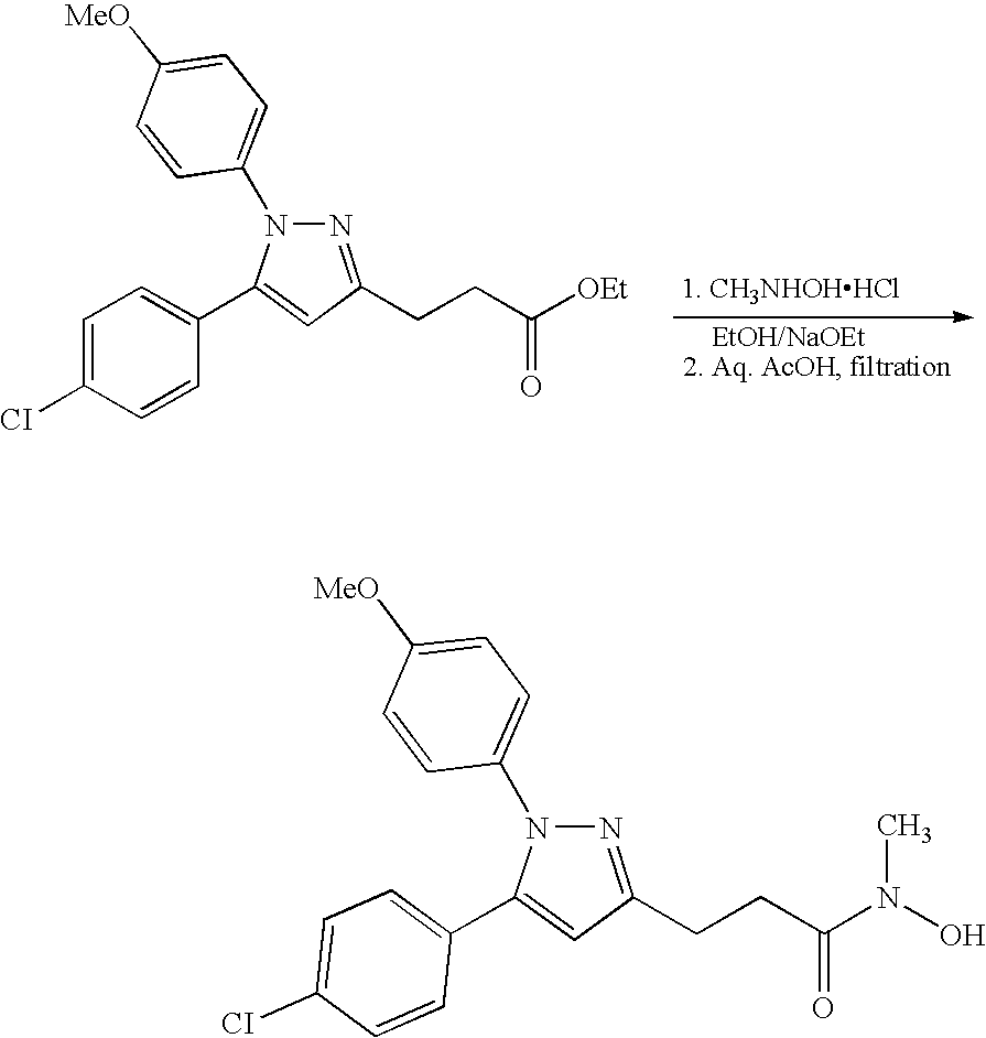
N1=C(CCC(=O)[OEt])C=C(C2=CC=C([CI])C=C2)N1C1=CC=C([MeO])C=C1.N1=C(CCC(N(C)O)=O)C=C(C2=CC=C([CI])C=C2)N1C1=CC=C([MeO])C=C1
